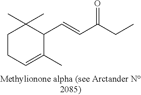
C1(C)=CCCC(C)(C)C1C=CC(CC)=O
